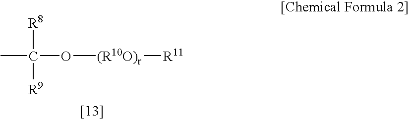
CC(O[(R10O)r][R11])([R8])[R9]
